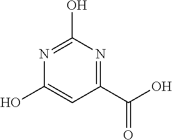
C1(O)=CC(C(O)=O)=NC(O)=N1
